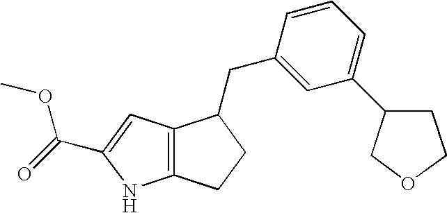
C12=C(CCC1CC1=CC(C3CCOC3)=CC=C1)NC(C(=O)OC)=C2
